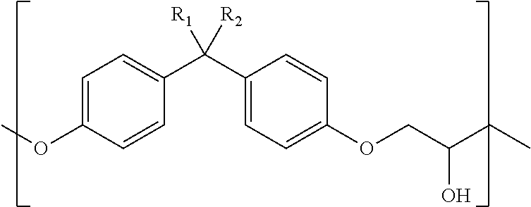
C1=C(OC)C=CC(C(C2=CC=C(OCC(CC)O)C=C2)([R1])[R2])=C1
